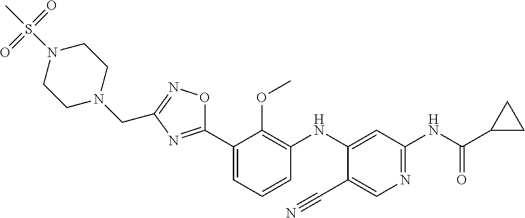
C1(C2=CC=CC(NC3=CC(NC(C4CC4)=O)=NC=C3C#N)=C2OC)=NC(CN2CCN(S(C)(=O)=O)CC2)=NO1
